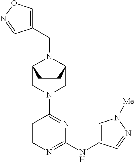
C1=CN=C(NC2=CN([Me])N=C2)N=C1N1CC2N(CC3=CON=C3)C(C1)CC2
